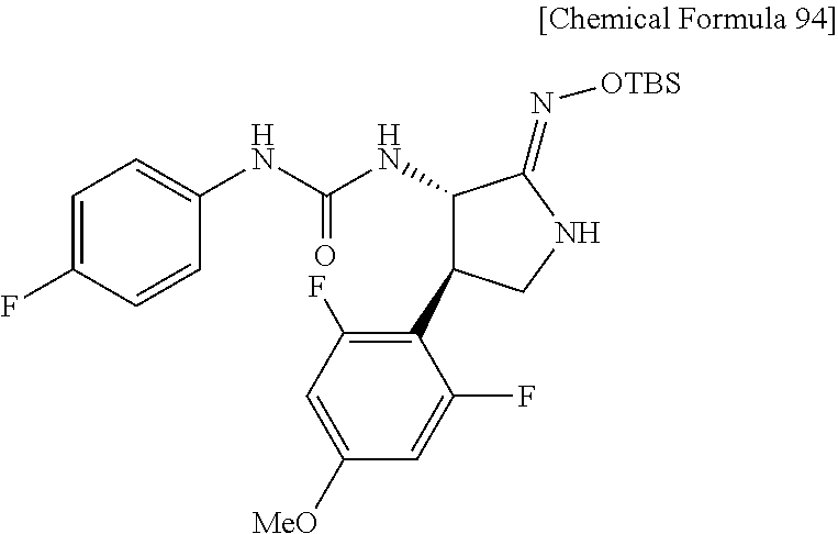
C1(NC(NC2=CC=C(F)C=C2)=O)C(C2=C(F)C=C([MeO])C=C2F)CNC1=N[OTBS]
